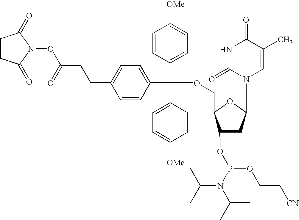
C1CC(=O)N(OC(CCC2=CC=C(C(OCC3C(OP(N(C(C)C)C(C)C)OCC[CN])CC(N4C=C(C)C(=O)NC4=O)O3)(C3=CC=C([OMe])C=C3)C3=CC=C([OMe])C=C3)C=C2)=O)C1=O
